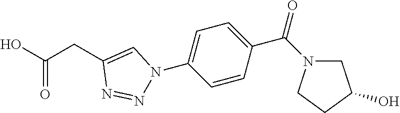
C1=CC(C(=O)N2CC(O)CC2)=CC=C1N1N=NC(CC(O)=O)=C1
